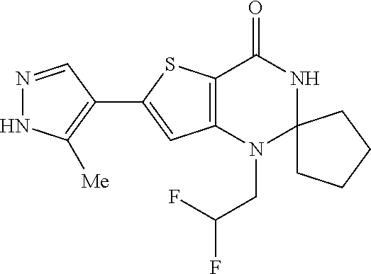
C12=C(N(CC(F)F)C3(NC1=O)CCCC3)C=C(C1=C([Me])NN=C1)S2
